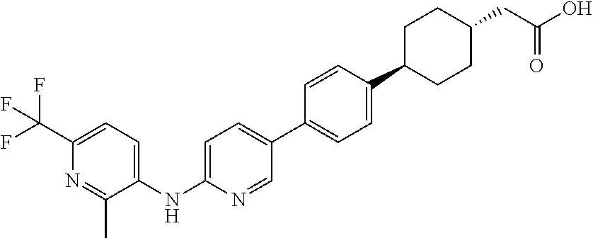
C1(NC2=CC=C(C3=CC=C(C4CCC(CC(O)=O)CC4)C=C3)C=N2)=CC=C(C(F)(F)F)N=C1C
